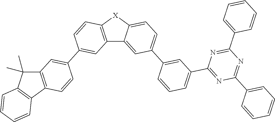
C12=C(C3=C(C1(C)C)C=CC=C3)C=CC(C1=CC3=C(C=C1)[X]C1=CC=C(C4=CC(C5=NC(C6=CC=CC=C6)=NC(C6=CC=CC=C6)=N5)=CC=C4)C=C31)=C2
